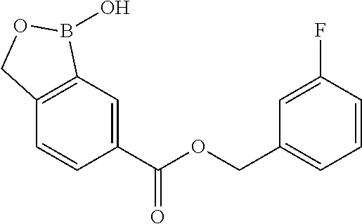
C1=C(C(OCC2=CC=CC(F)=C2)=O)C=CC2=C1B(O)OC2
